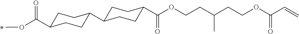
O=C(OC)C1CCC(C2CCC(C(OCCC(CCOC(C=C)=O)C)=O)CC2)CC1
